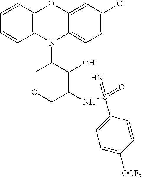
N1(C2COCC(NS(=O)(=N)C3=CC=C([OCF3])C=C3)C2O)C2=C(C=CC=C2)OC2=CC(Cl)=CC=C12
